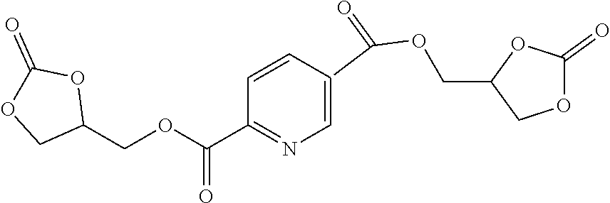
C1(COC(C2=NC=C(C(OCC3COC(=O)O3)=O)C=C2)=O)OC(=O)OC1
